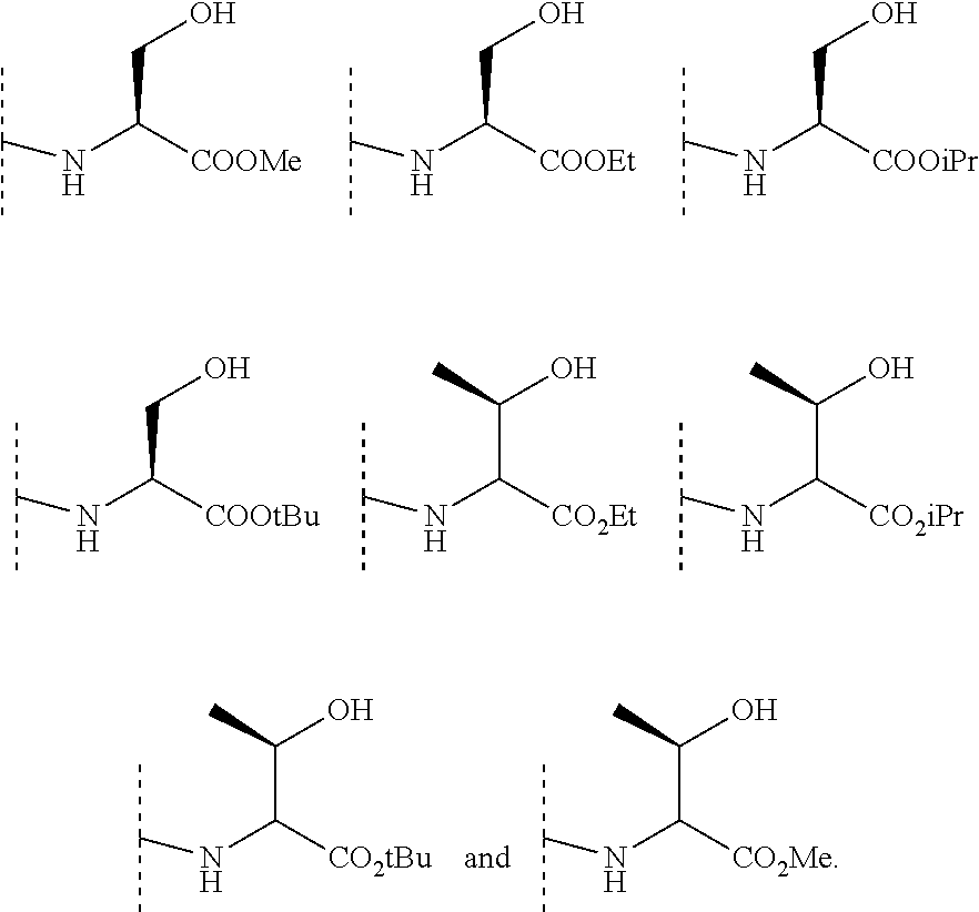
C(C(NC(C)C)[COOMe])O.C(C(NC(C)C)[COOEt])O.C(C(NC(C)C)[COOiPr])O.C(C(NC(C)C)[COOtBu])O.C(C(NC(C)C)[CO2Et])(O)C.C(C(NC(C)C)[CO2iPr])(O)C.C(C(NC(C)C)[CO2tBu])(O)C.C(C(NC(C)C)[CO2Me])(O)C
